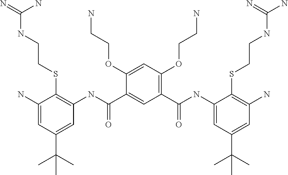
C1(OCCN)=CC(OCCN)=C(C(NC2=CC(C(C)(C)C)=CC(N)=C2SCCNC(N)=N)=O)C=C1C(NC1=C(SCCNC(=N)N)C(N)=CC(C(C)(C)C)=C1)=O
